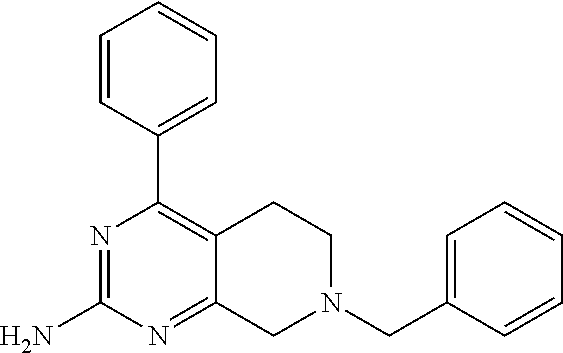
N1=C(N)N=C2C(=C1C1=CC=CC=C1)CCN(CC1=CC=CC=C1)C2
